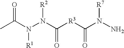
CC(N(N(C([R3]C(N(N)[R7])=O)=O)[R2])[R1])=O
